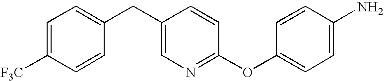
C1=C([F3C])C=CC(CC2=CN=C(OC3=CC=C(N)C=C3)C=C2)=C1
